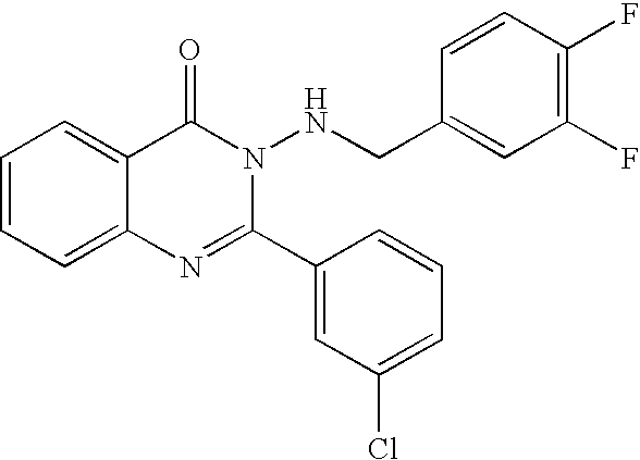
C1=CC=C2C(=C1)C(=O)N(NCC1=CC(F)=C(F)C=C1)C(C1=CC(Cl)=CC=C1)=N2
